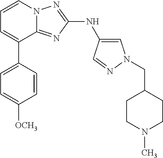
C1=C(C2=CC=CN3C2=NC(NC2=CN(CC4CCN(C)CC4)N=C2)=N3)C=CC([OCH3])=C1
